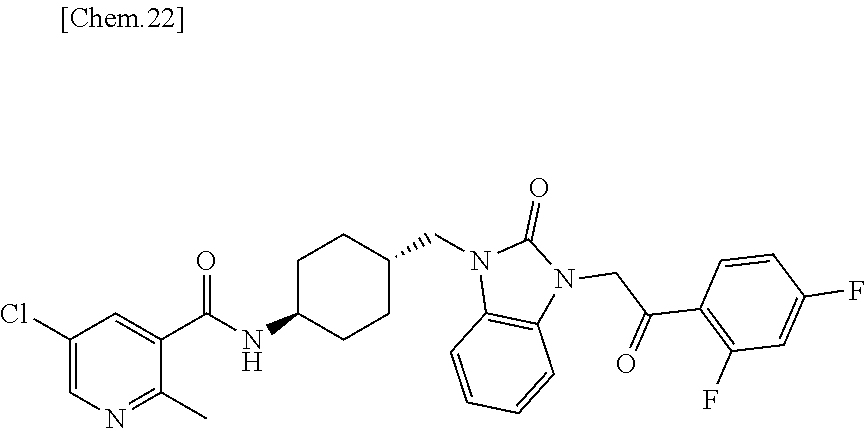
N1(CC2CCC(NC(=O)C3=CC(Cl)=CN=C3C)CC2)C2=C(N(CC(=O)C3=C(F)C=C(F)C=C3)C1=O)C=CC=C2
